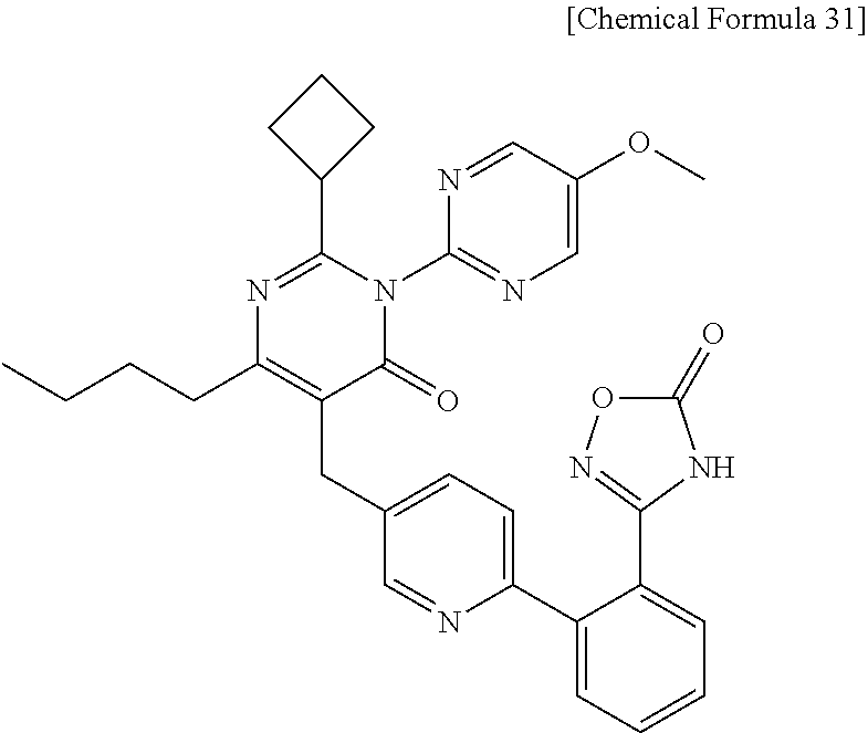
CCCCC1=C(CC2=CC=C(C3=CC=CC=C3C3=NOC(=O)N3)N=C2)C(=O)N(C2=NC=C(OC)C=N2)C(C2CCC2)=N1
